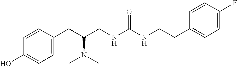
C1(CC(CNC(NCCC2=CC=C(F)C=C2)=O)N(C)C)=CC=C(O)C=C1
